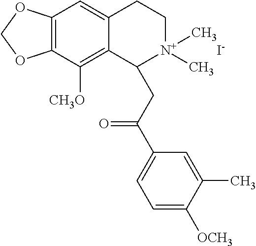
C12=C(C([CH3O])=C3C(=C1)CC[N+](C)(C)C3CC(C1=CC=C([OCH3])C(C)=C1)=O)OCO2.[I-]
